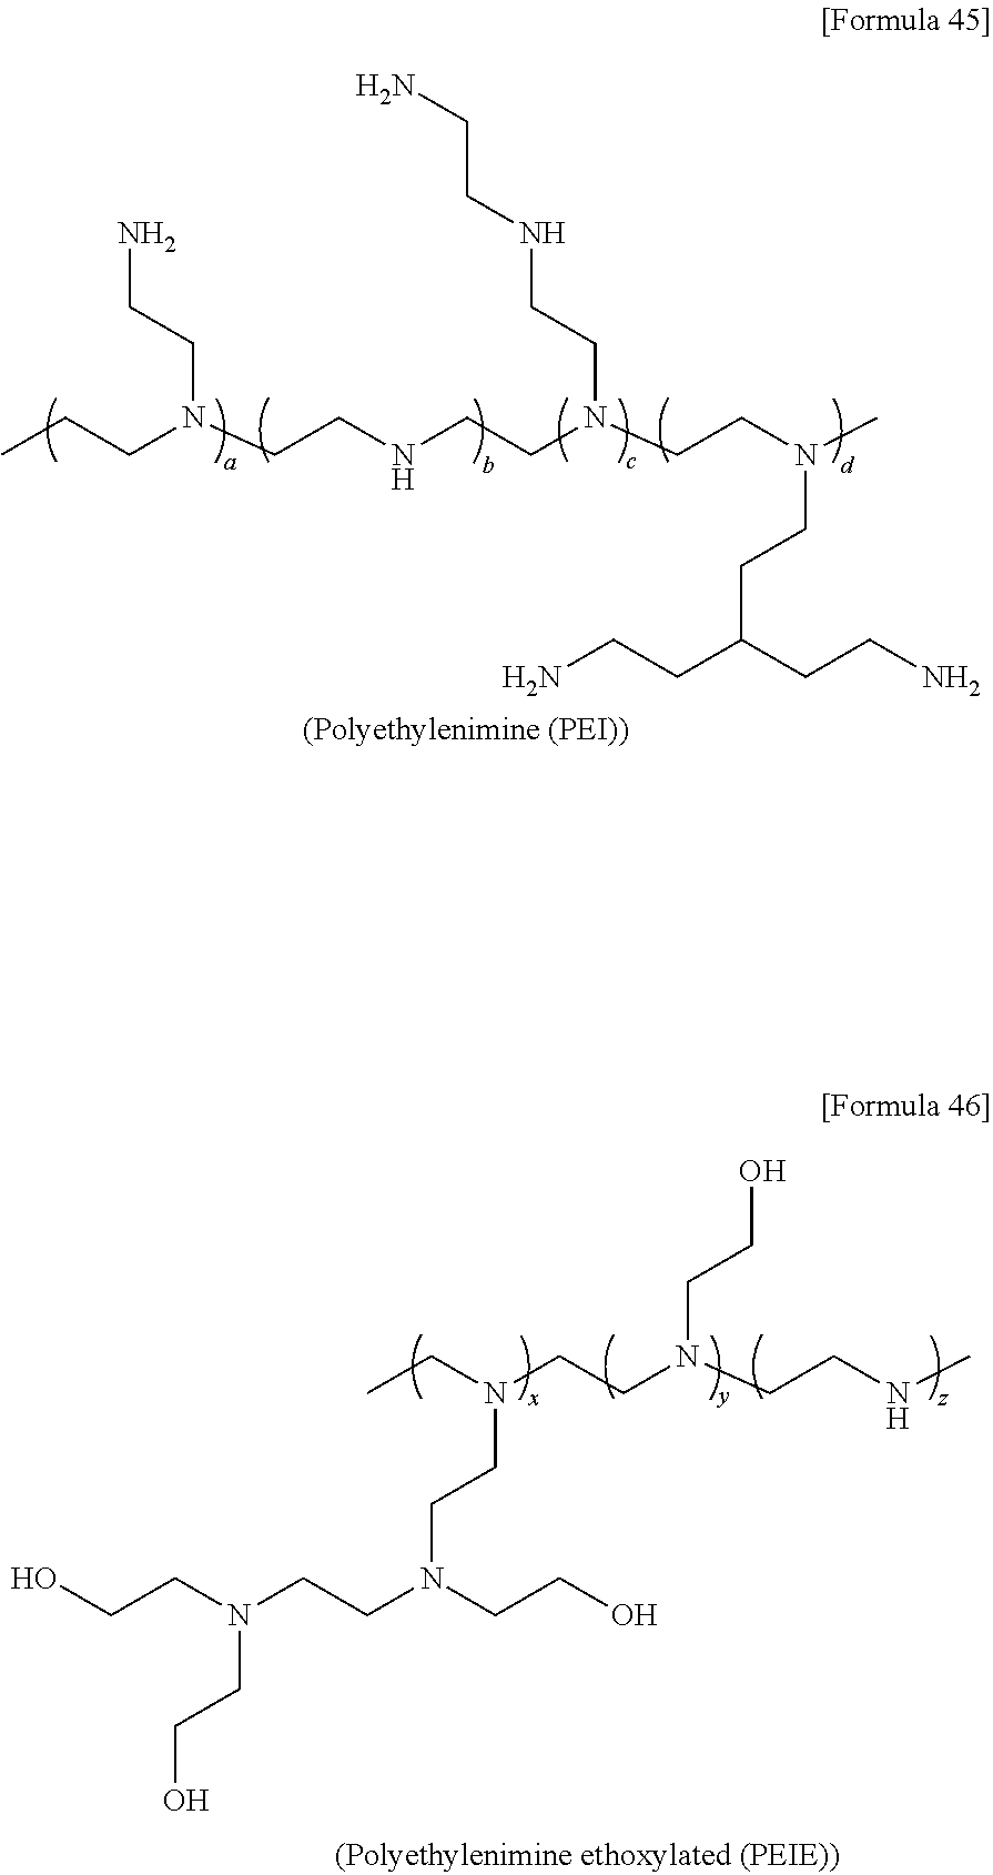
CCCN(CCNCCN(CCN(C)CCC(CCN)CCN)CCNCCN)CCN.CCN(CCN(CCNC)CCO)CCN(CCO)CCN(CCO)CCO
